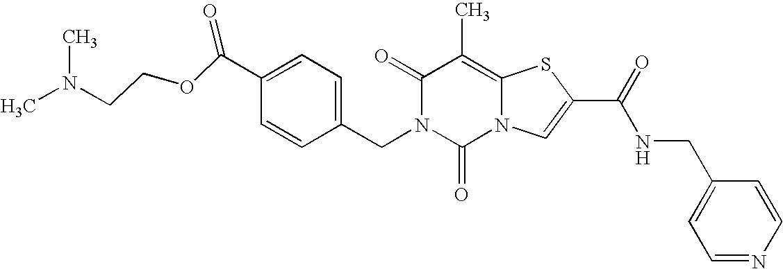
C1(=O)N(CC2=CC=C(C(OCCN(C)C)=O)C=C2)C(=O)N2C(=C1C)SC(C(=O)NCC1=CC=NC=C1)=C2
